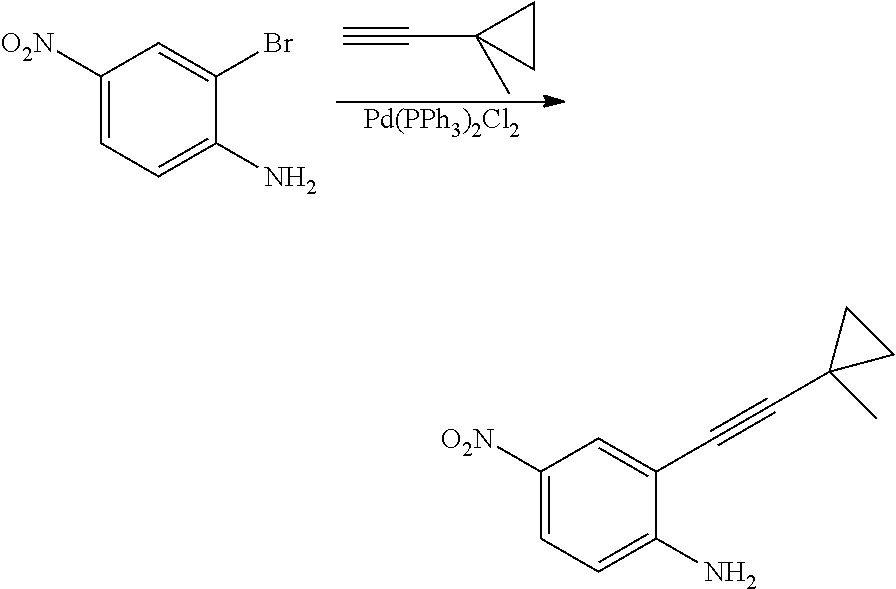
C#CC1(C)CC1.[Pd(PPh3)2Cl2].C1([O2N])=CC=C(N)C(Br)=C1.C1([O2N])=CC=C(N)C(C#CC2(C)CC2)=C1
